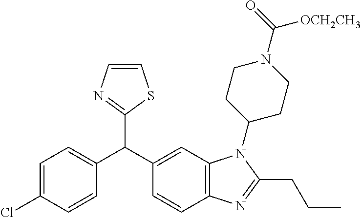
C1=C(Cl)C=CC(C(C2=CC3=C(N=C(CCC)N3C3CCN(C(=O)[OCH2CH3])CC3)C=C2)C2=NC=CS2)=C1
